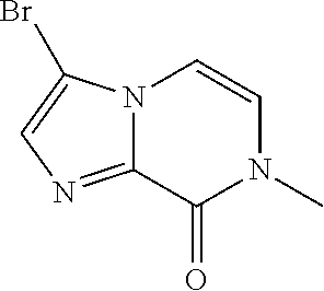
C12=NC=C(Br)N1C=CN(C)C2=O
